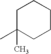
C1C(C)(C)CCCC1
